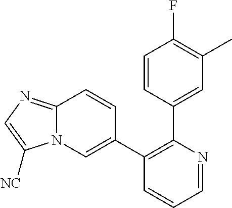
C1(C2=CN3C(=NC=C3[NC])C=C2)=C(C2=CC(C)=C(F)C=C2)N=CC=C1
